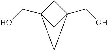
C(O)C12CC(CO)(C1)C2
